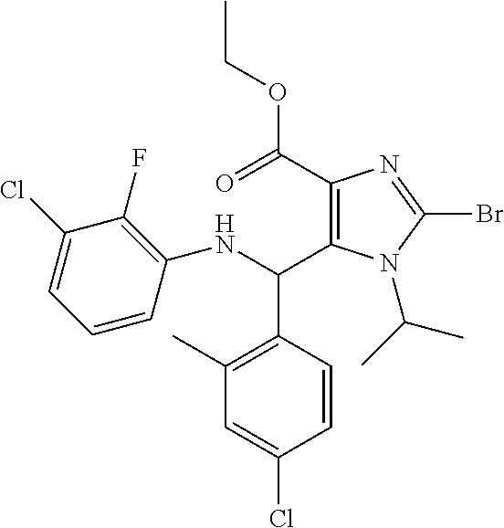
C1(C(=O)OCC)=C(C(NC2=C(F)C(Cl)=CC=C2)C2=C(C)C=C(Cl)C=C2)N(C(C)C)C(Br)=N1
